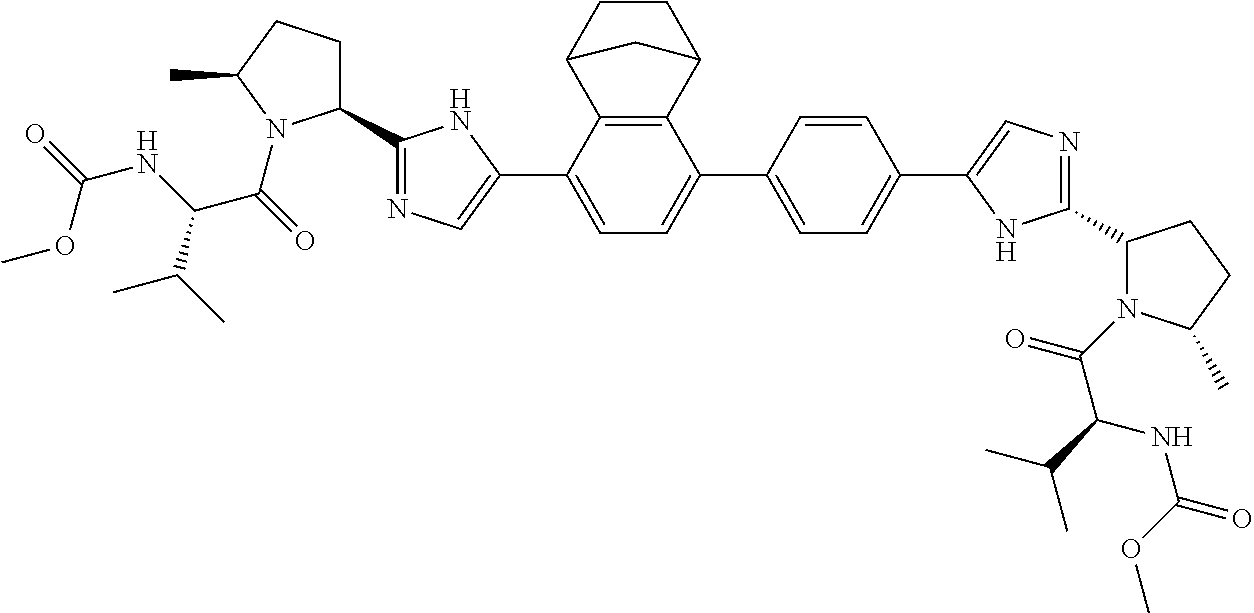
C1CC2C3=C(C1C2)C(C1=CC=C(C2=CN=C(C4CCC(C)N4C(C(C(C)C)NC(=O)OC)=O)N2)C=C1)=CC=C3C1=CN=C(C2CCC(C)N2C(C(C(C)C)NC(OC)=O)=O)N1
